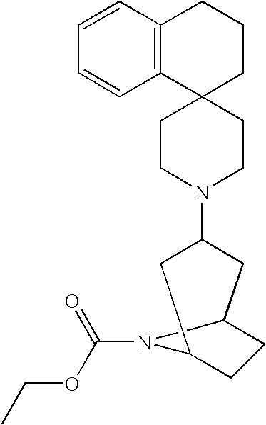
C1CN(C2CC3CCC(C2)N3C(=O)OCC)CCC12CCCC1=C2C=CC=C1
